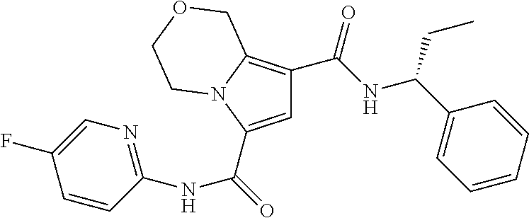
C1=C(C(=O)NC2=NC=C(F)C=C2)N2C(=C1C(NC(C1=CC=CC=C1)CC)=O)COCC2
